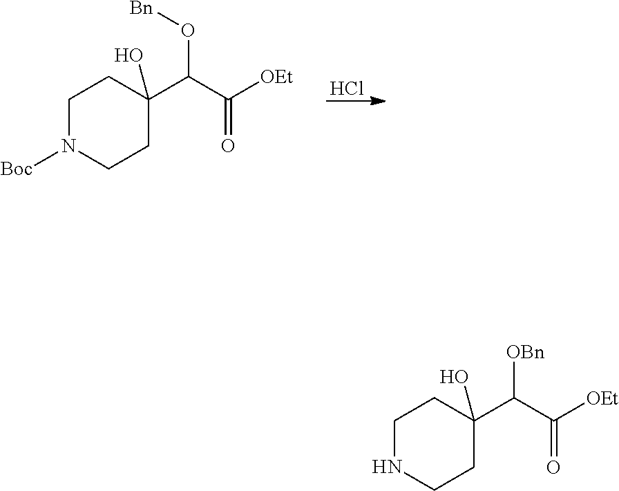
C1N([Boc])CCC(O)(C(C([OEt])=O)O[Bn])C1.Cl.C1NCCC(O)(C(C([OEt])=O)[OBn])C1
